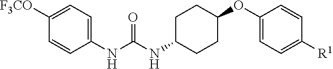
C1([F3CO])=CC=C(NC(NC2CCC(OC3=CC=C([R1])C=C3)CC2)=O)C=C1
